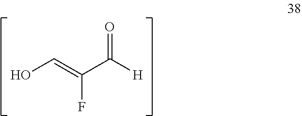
OC=C(C([H])=O)F
